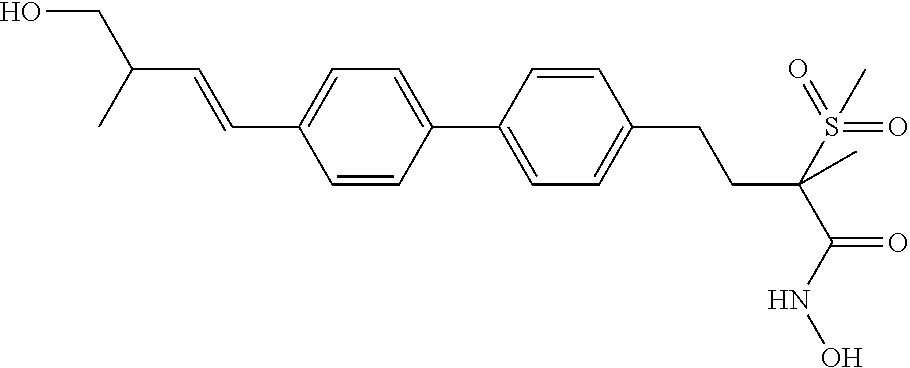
C1(C2=CC=C(C=CC(CO)C)C=C2)=CC=C(CCC(C(=O)NO)(S(=O)(=O)C)C)C=C1
